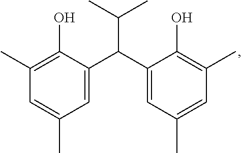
C1=C(C(C2=CC(C)=CC(C)=C2O)C(C)C)C(O)=C(C)C=C1C
